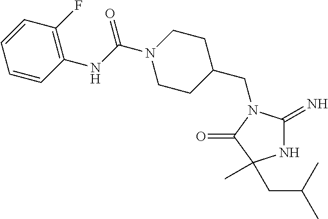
C1C(CN2C(=N)NC(C)(CC(C)C)C2=O)CCN(C(NC2=C(F)C=CC=C2)=O)C1
